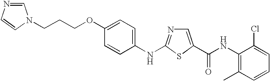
C1(NC2=NC=C(C(NC3=C(C)C=CC=C3Cl)=O)S2)=CC=C(OCCCN2C=NC=C2)C=C1
